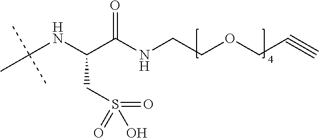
C(NC(C(NCCOCC#C)=O)CS(=O)(O)=O)(C)(C)C
